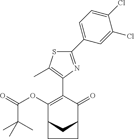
C1(C2=CC=C(Cl)C(Cl)=C2)=NC(C2=C(OC(=O)C(C)(C)C)C3CC(C2=O)CC3)=C(C)S1
